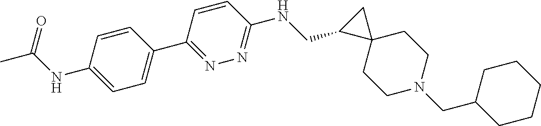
C1=C(NC(C)=O)C=CC(C2=NN=C(NCC3C4(C3)CCN(CC3CCCCC3)CC4)C=C2)=C1
